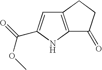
C12=C(NC(C(=O)OC)=C1)C(=O)CC2
